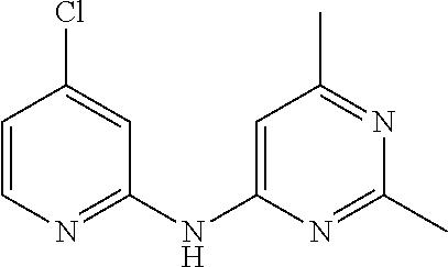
C1=CN=C(NC2=CC(C)=NC(C)=N2)C=C1Cl
